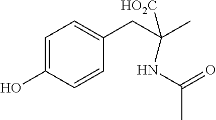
C1=CC(O)=CC=C1CC(C)([HO2C])NC(=O)C
